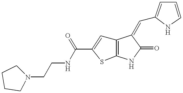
C12=C(NC(=O)C1=CC1=CC=CN1)SC(C(NCCN1CCCC1)=O)=C2
